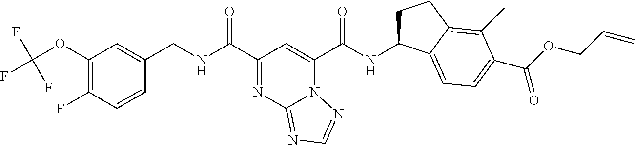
C1(OC(F)(F)F)=C(F)C=CC(CNC(C2=NC3=NC=NN3C(C(NC3CCC4=C(C)C(C(OCC=C)=O)=CC=C34)=O)=C2)=O)=C1
